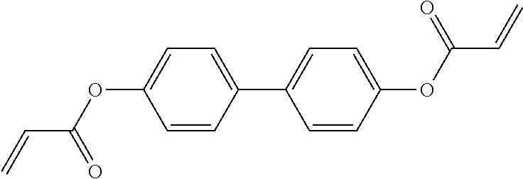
C1=CC(C2=CC=C(OC(C=C)=O)C=C2)=CC=C1OC(C=C)=O
